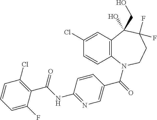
C12=C(N(C(=O)C3=CN=C(NC(C4=C(Cl)C=CC=C4F)=O)C=C3)CCC(F)(F)C1(CO)O)C=CC(Cl)=C2
